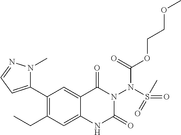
C1(C2=CC=NN2C)=C(CC)C=C2C(=C1)C(=O)N(N(S(=O)(C)=O)C(OCCOC)=O)C(=O)N2
